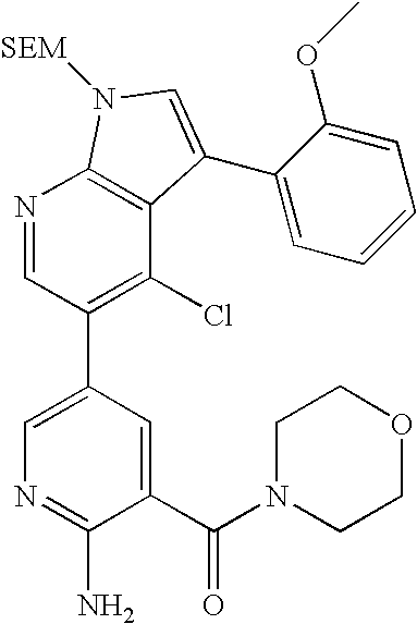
N1=CC(C2=CN=C(N)C(C(N3CCOCC3)=O)=C2)=C(Cl)C2=C1N([SEM])C=C2C1=CC=CC=C1OC
